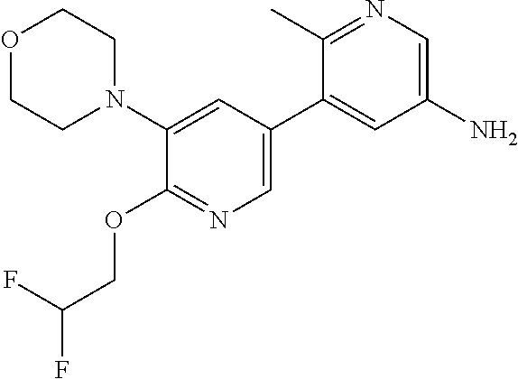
O1CCN(C2=CC(C3=CC(N)=CN=C3C)=CN=C2OCC(F)F)CC1
